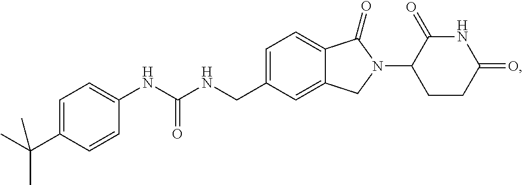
C1=C(CNC(NC2=CC=C(C(C)(C)C)C=C2)=O)C=C2C(=C1)C(=O)N(C1CCC(=O)NC1=O)C2
